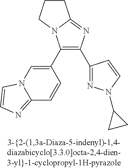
C1(C2=CN3C(=NC=C3)C=C2)=C(C2=NN(C3CC3)C=C2)N=C2N1CCC2
